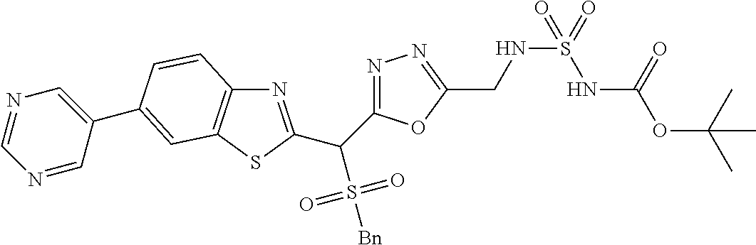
N1=C(C(S([Bn])(=O)=O)C2=NN=C(CNS(=O)(NC(OC(C)(C)C)=O)=O)O2)SC2=C1C=CC(C1=CN=CN=C1)=C2
